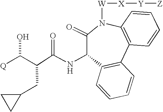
C1(=O)N([W][X][Y][Z])C2=C(C3=C(C1NC(=O)C(C([Q])O)CC1CC1)C=CC=C3)C=CC=C2
